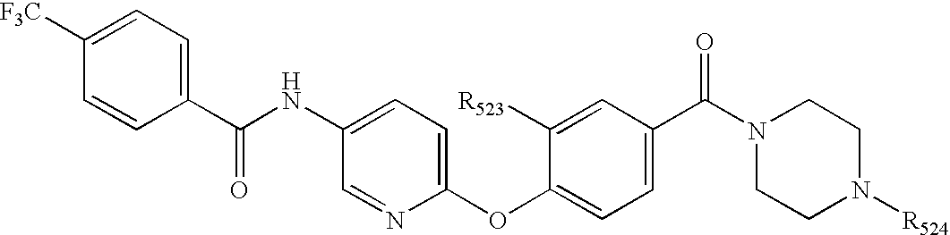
C1(C(NC2=CC=C(OC3=CC=C(C(N4CCN([R524])CC4)=O)C=C3[R523])N=C2)=O)=CC=C([F3C])C=C1
